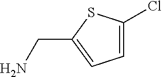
C1=C(CN)SC(Cl)=C1
